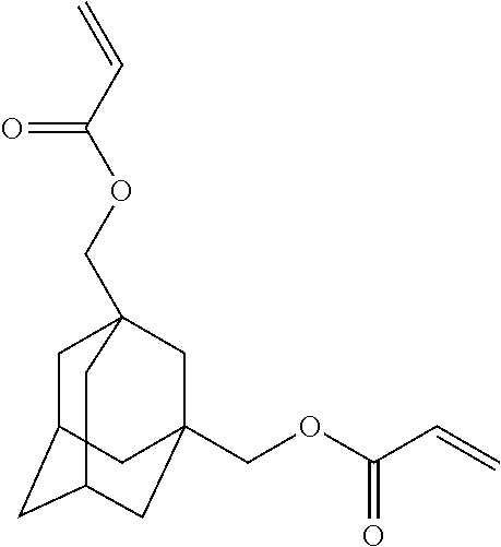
C1C2CC3CC(COC(=O)C=C)(CC1(COC(C=C)=O)C3)C2
